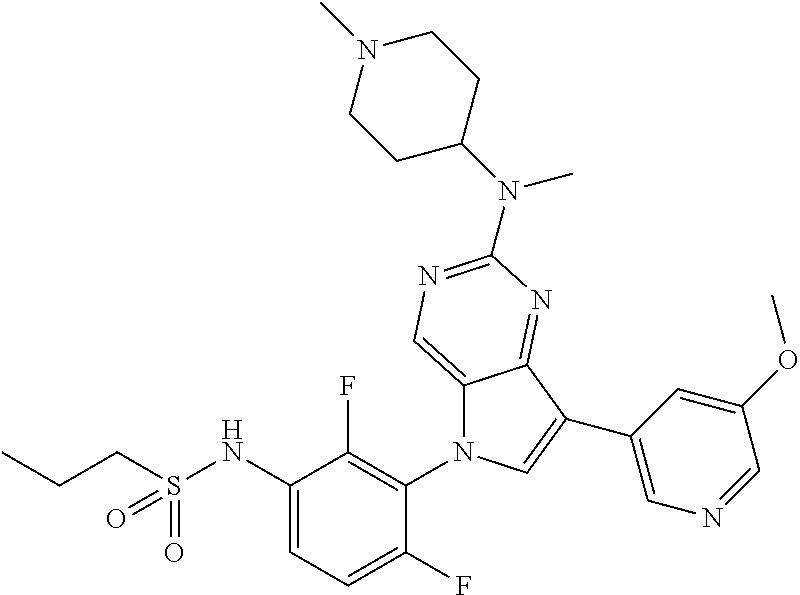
C12=CN=C(N(C3CCN(C)CC3)C)N=C1C(C1=CN=CC(OC)=C1)=CN2C1=C(F)C(NS(CCC)(=O)=O)=CC=C1F
